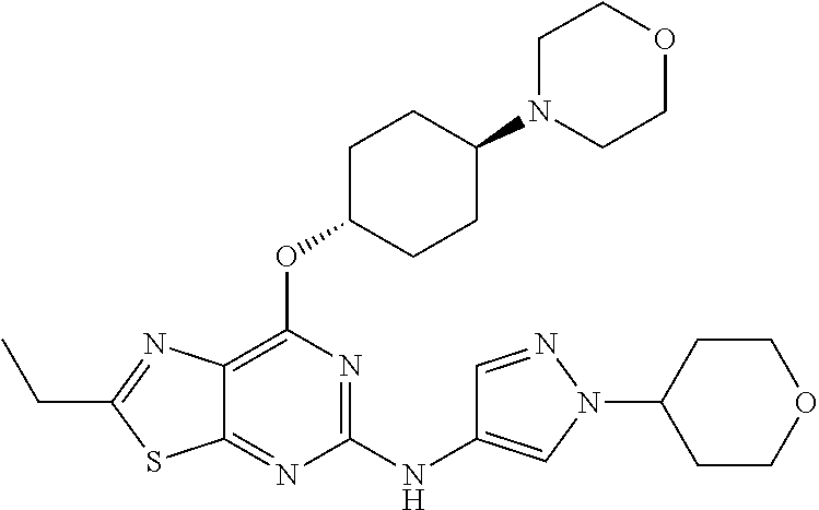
C1(NC2=CN(C3CCOCC3)N=C2)=NC(OC2CCC(N3CCOCC3)CC2)=C2C(=N1)SC(CC)=N2
